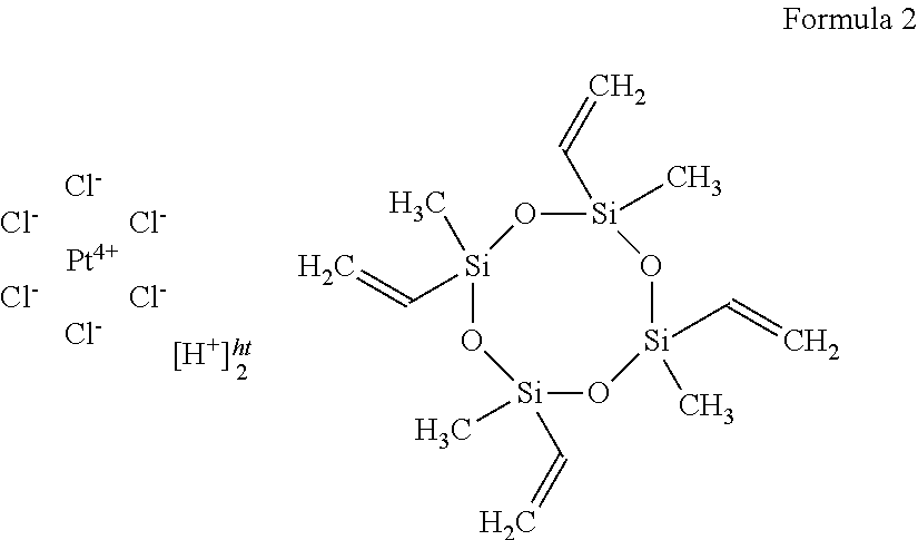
[Cl-].[Cl-].[Cl-].[Cl-].[Cl-].[Cl-].[Pt].[Si]1(C=C)(C)O[Si](C)(C=C)O[Si](C=C)(C)O[Si](C=C)(C)O1.[H]
